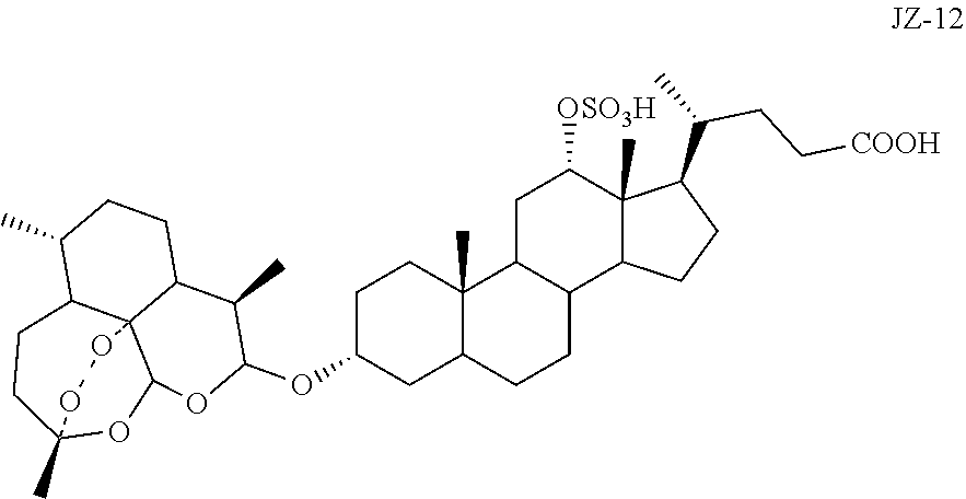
C1(C)C2C34C(CC1)C(C)C(OC1CCC5(C)C(C1)CCC1C5CC([OSO3H])C5(C)C1CCC5C(C)CC[COOH])OC3OC(C)(CC2)OO4
